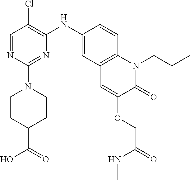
C1=NC(N2CCC(C(=O)O)CC2)=NC(NC2=CC3=C(C=C2)N(CCC)C(=O)C(OCC(NC)=O)=C3)=C1Cl
